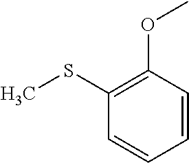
C1(SC)=C(OC)C=CC=C1
